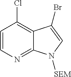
C1=CC(Cl)=C2C(=N1)N([SEM])C=C2Br
